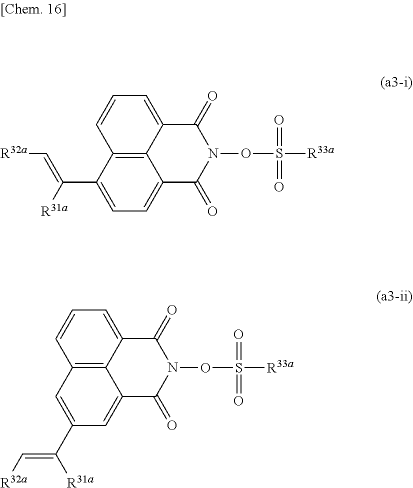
C1=C2C3=C(C=C1)C(C(=C[R32a])[R31a])=CC=C3C(=O)N(OS(=O)([R33a])=O)C2=O.C1=C2C3=C(C=C1)C=C(C(=C[R32a])[R31a])C=C3C(=O)N(OS(=O)([R33a])=O)C2=O
